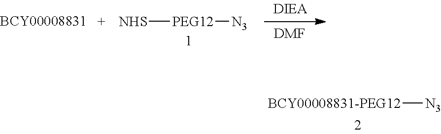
[BCY00008831-PEG12][N3].[NHS][PEG12][N3].[DMF]
